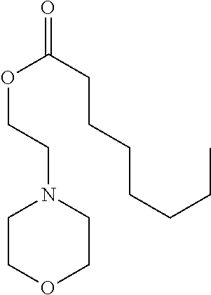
C1COCCN1CCOC(CCCCCCC)=O
